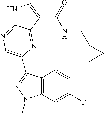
N1C2=NC=C(C3=NN(C)C4=C3C=CC(F)=C4)N=C2C(C(=O)NCC2CC2)=C1
